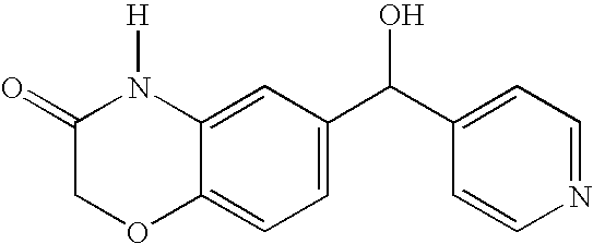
C12=CC=C(C(C3=CC=NC=C3)O)C=C1N([H])C(=O)CO2
